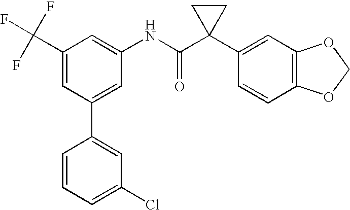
C1(C(F)(F)F)=CC(C2=CC(Cl)=CC=C2)=CC(NC(C2(C3=CC4=C(C=C3)OCO4)CC2)=O)=C1
